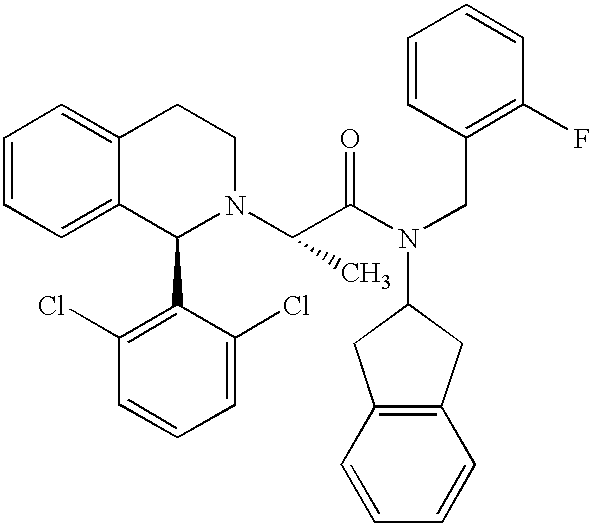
C1=CC=C2C(=C1)CCN(C(C(N(CC1=C(F)C=CC=C1)C1CC3=C(C1)C=CC=C3)=O)C)C2C1=C(Cl)C=CC=C1Cl
